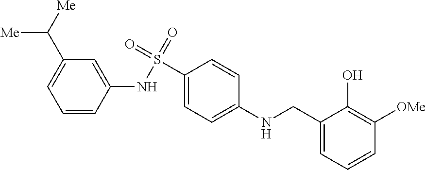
C1=CC(NS(=O)(=O)C2=CC=C(NCC3=CC=CC([OMe])=C3O)C=C2)=CC(C([Me])[Me])=C1
